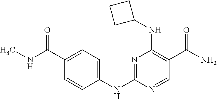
N1=C(NC2=CC=C(C(=O)NC)C=C2)N=CC(C(N)=O)=C1NC1CCC1
